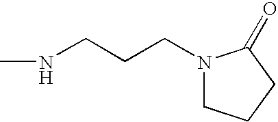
N1(CCCNC)CCCC1=O
